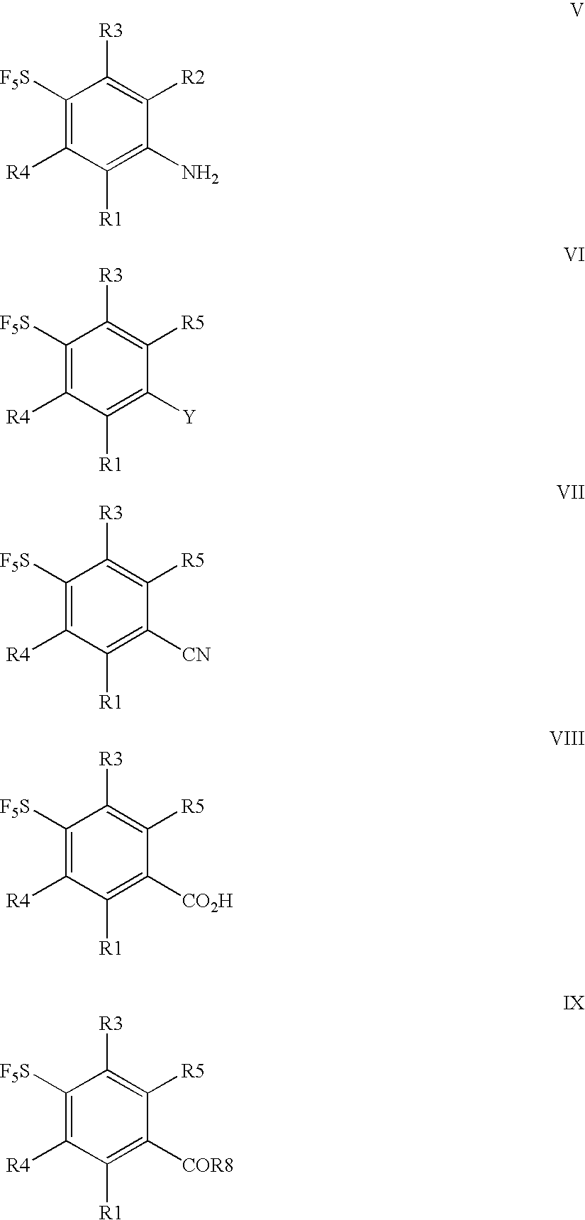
C1([F5S])=C([R4])C([R1])=C(N)C([R2])=C1[R3].C1([F5S])=C([R4])C([R1])=C([Y])C([R5])=C1[R3].C1([F5S])=C([R4])C([R1])=C([CN])C([R5])=C1[R3].C1([F5S])=C([R4])C([R1])=C([CO2H])C([R5])=C1[R3].C1([F5S])=C([R4])C([R1])=C([COR8])C([R5])=C1[R3]
